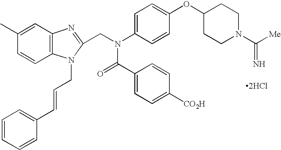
[2HCl].C1(C)=CC2=C(C=C1)N(CC=CC1=CC=CC=C1)C(CN(C1=CC=C(OC3CCN(C([Me])=N)CC3)C=C1)C(=O)C1=CC=C([CO2H])C=C1)=N2
